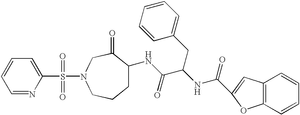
C1=NC(S(=O)(=O)N2CC(=O)C(NC(C(NC(=O)C3=CC4=C(C=CC=C4)O3)CC3=CC=CC=C3)=O)CCC2)=CC=C1
